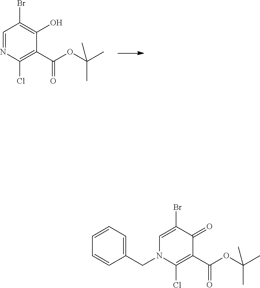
C1=NC(Cl)=C(C(OC(C)(C)C)=O)C(O)=C1Br.C1=C(Br)C(=O)C(C(OC(C)(C)C)=O)=C(Cl)N1CC1=CC=CC=C1
